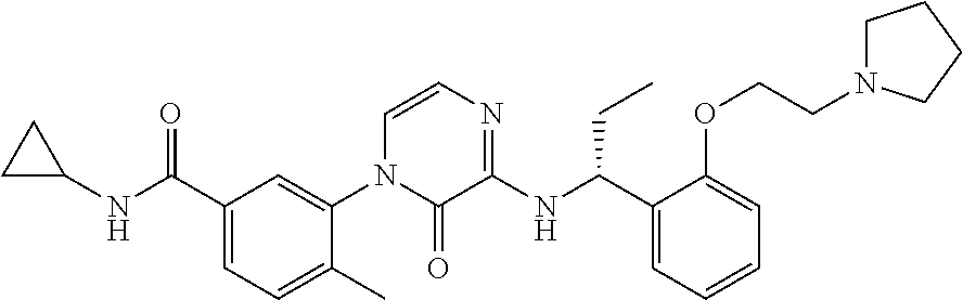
C1(NC(C2=CC=C(C)C(N3C(=O)C(NC(C4=CC=CC=C4OCCN4CCCC4)CC)=NC=C3)=C2)=O)CC1
